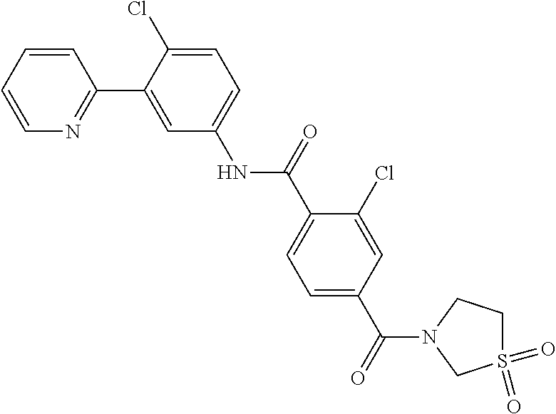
C1=CN=C(C2=CC(NC(C3=CC=C(C(N4CS(=O)(=O)CC4)=O)C=C3Cl)=O)=CC=C2Cl)C=C1
